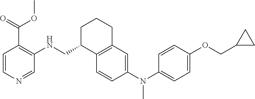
C1=CC(N(C2=CC=C(OCC3CC3)C=C2)C)=CC2=C1C(CNC1=C(C(OC)=O)C=CN=C1)CCC2
